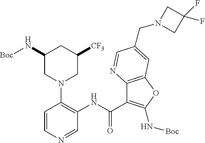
C1(NC(C2=C(N[Boc])OC3=C2N=CC(CN2CC(F)(F)C2)=C3)=O)=C(N2CC(N[Boc])CC([CF3])C2)C=CN=C1
